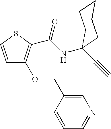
C1=CSC(C(NC2(C#C)CCCCC2)=O)=C1OCC1=CN=CC=C1
